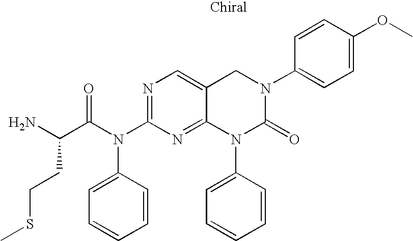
N1=C(N(C2=CC=CC=C2)C(=O)C(N)CCSC)N=C2C(=C1)CN(C1=CC=C(OC)C=C1)C(=O)N2C1=CC=CC=C1
